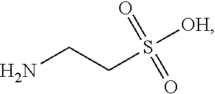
NCCS([OH])(=O)=O
